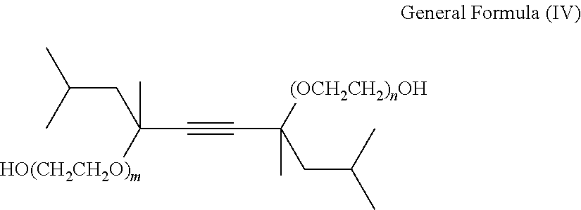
C(CC(C#CC(CC(C)C)([(OCH2CH2)nOH])C)([HO(CH2CH2O)m])C)(C)C
